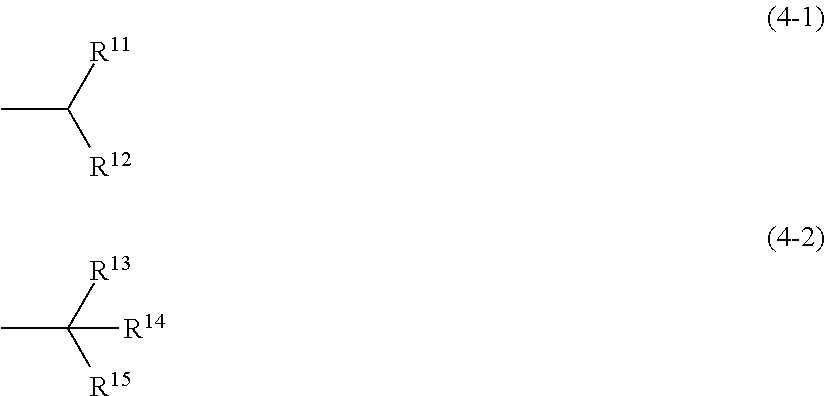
CC([R11])[R12].CC([R13])([R15])[R14]
